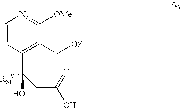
C1=CC(C(CC(O)=O)([R31])O)=C(C[OZ])C([OMe])=N1
